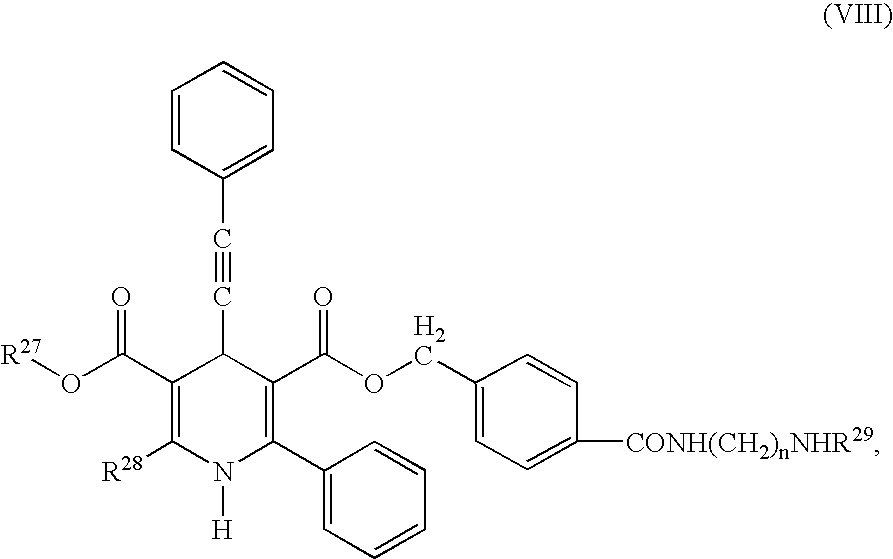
[R27]OC(C1=C([R28])N([H])C(C2=CC=CC=C2)=C(C(OCC2=CC=C([CONH(CH2)nNHR29])C=C2)=O)C1C#CC1=CC=CC=C1)=O
